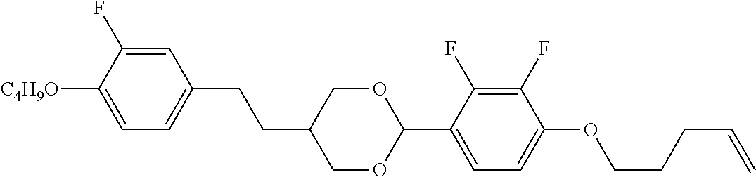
C1=C(F)C([C4H9O])=CC=C1CCC1COC(C2=CC=C(OCCCC=C)C(F)=C2F)OC1
